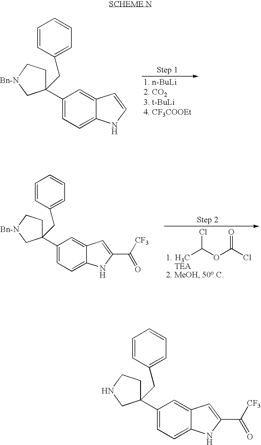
C1(C2(CC3=CC=CC=C3)CCNC2)=CC=C2C(=C1)C=C(C(=O)[CF3])N2.C1(C2(CC3=CC=CC=C3)CC[Bn-N]C2)=CC=C2C(=C1)C=CN2.C1(C2(CC3=CC=CC=C3)CC[Bn-N]C2)=CC=C2C(=C1)C=C(C([CF3])=O)N2.CC(OC(Cl)=O)Cl
